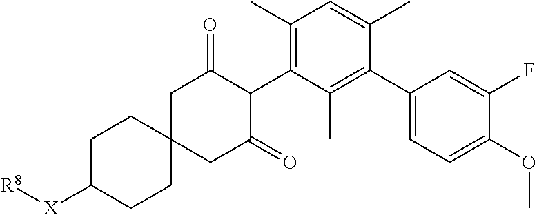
C1C([X][R8])CCC2(C1)CC(=O)C(C1=C(C)C=C(C)C(C3=CC=C(OC)C(F)=C3)=C1C)C(=O)C2
